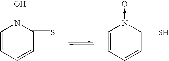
C1=CC=CC(=S)N1O.C1=CC=CC(S)N1->O
